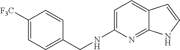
C1=C(NCC2=CC=C([F3C])C=C2)N=C2C(=C1)C=CN2
